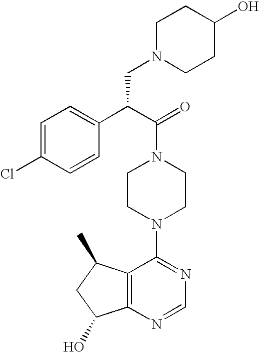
C(N1CCN(C2=NC=NC3=C2C(C)CC3O)CC1)(C(C1=CC=C(Cl)C=C1)CN1CCC(O)CC1)=O
